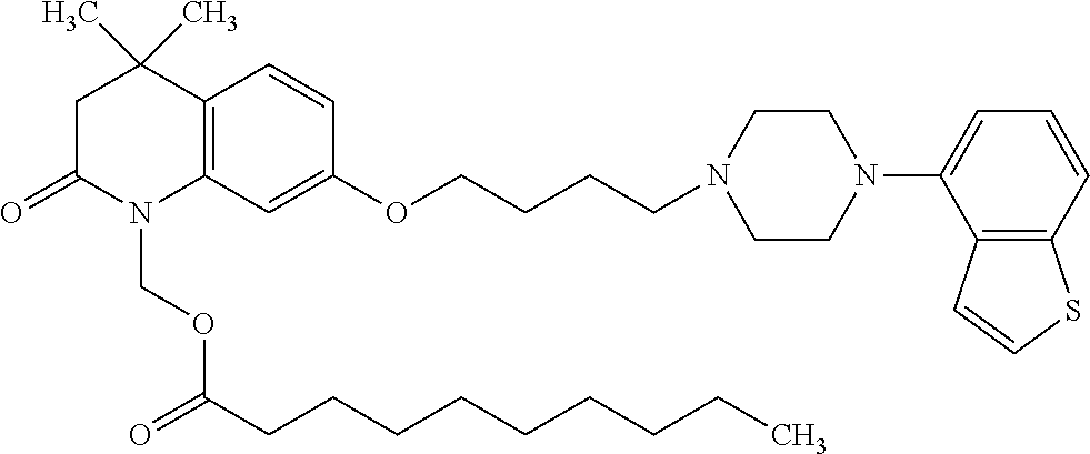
C12=C(C=C(OCCCCN3CCN(C4=CC=CC5=C4C=CS5)CC3)C=C1)N(COC(CCCCCCCCC)=O)C(=O)CC2(C)C
